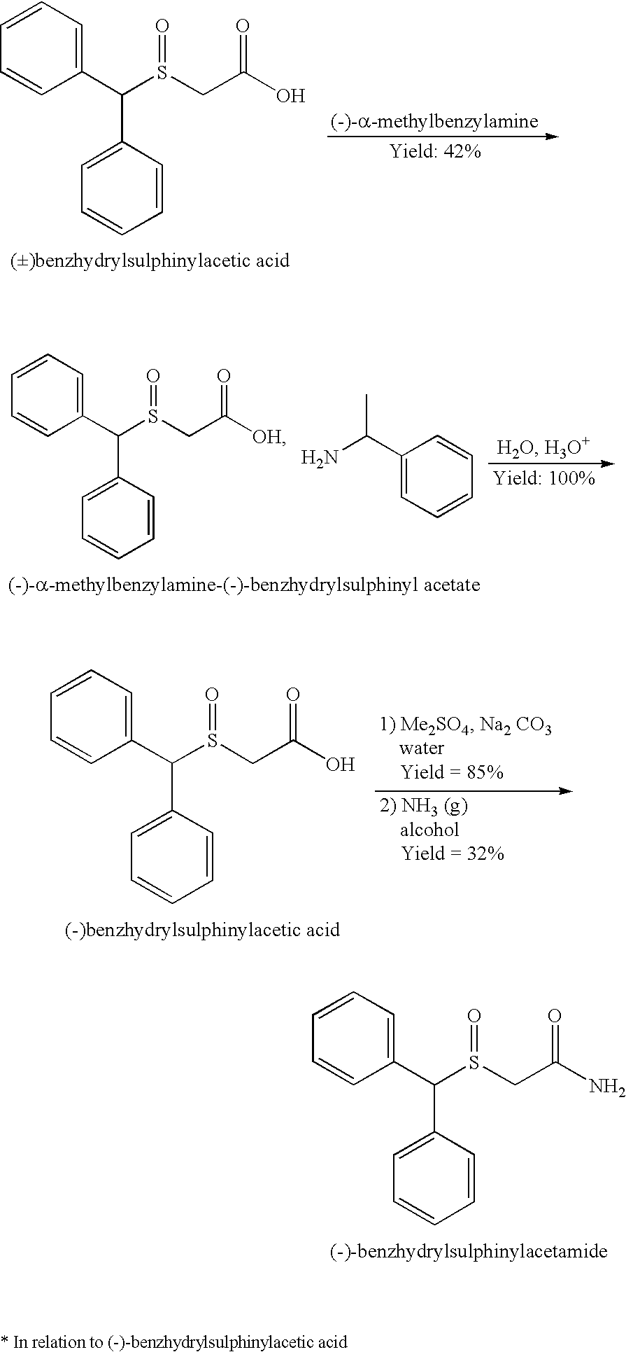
C1=CC=CC(C(S(CC(O)=O)=O)C2=CC=CC=C2)=C1.C1=CC=CC(C(S(CC([OH])=O)=O)C2=CC=CC=C2)=C1.NC(C1=CC=CC=C1)C.C1=CC=CC(C(S(CC(O)=O)=O)C2=CC=CC=C2)=C1.C1=CC=CC(C(S(CC(N)=O)=O)C2=CC=CC=C2)=C1
